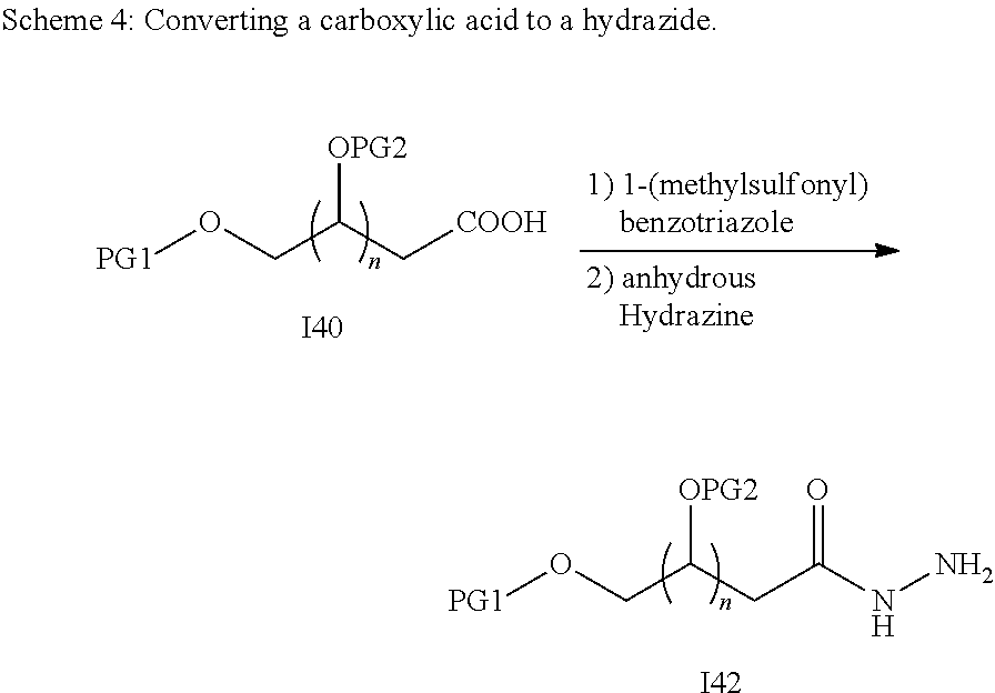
[PG1]OCC(C[COOH])[OPG2].[I40].[PG1]OCC(CC(NN)=O)[OPG2].[I42]
